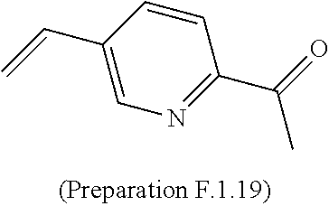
C1=CC(C=C)=CN=C1C(=O)C
